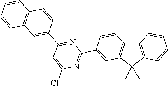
C1=CC2=C(C=C1)C=CC(C1=NC(C3=CC4=C(C=C3)C3=C(C4(C)C)C=CC=C3)=NC(Cl)=C1)=C2
